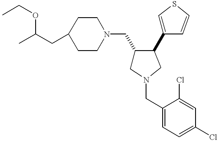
C1(CC(C)OCC)CCN(CC2CN(CC3=CC=C(Cl)C=C3Cl)CC2C2=CSC=C2)CC1
